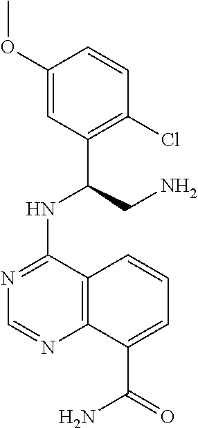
C1(OC)=CC(C(CN)NC2=NC=NC3=C2C=CC=C3C(=O)N)=C(Cl)C=C1
